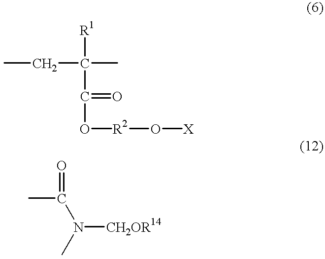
CCC(C)([R1])C(O[R2]O[X])=O.CC(N([CH2OR14])C)=O
